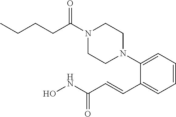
C1(N2CCN(C(CCCC)=O)CC2)=CC=CC=C1C=CC(NO)=O
